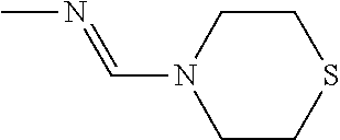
CN=CN1CCSCC1
